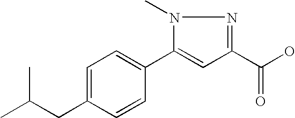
CC(CC1=CC=C(C2=CC(C(O)=O)=NN2C)C=C1)C
